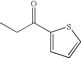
C(C(=O)C1=CC=CS1)C
